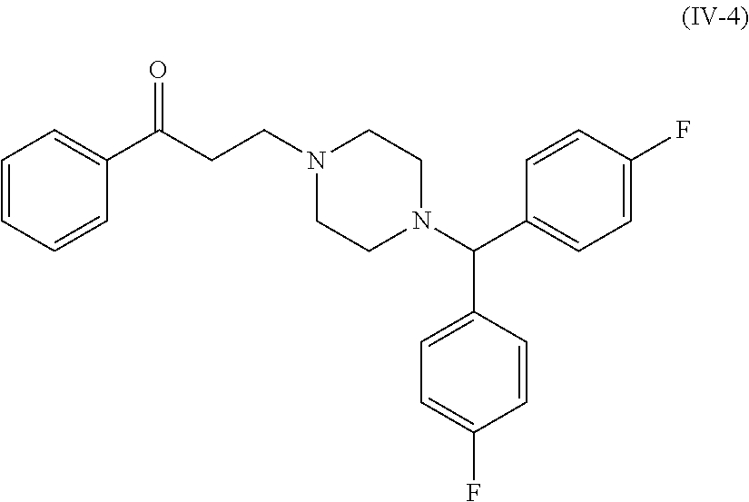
C1=CC=CC(C(CCN2CCN(C(C3=CC=C(F)C=C3)C3=CC=C(F)C=C3)CC2)=O)=C1
